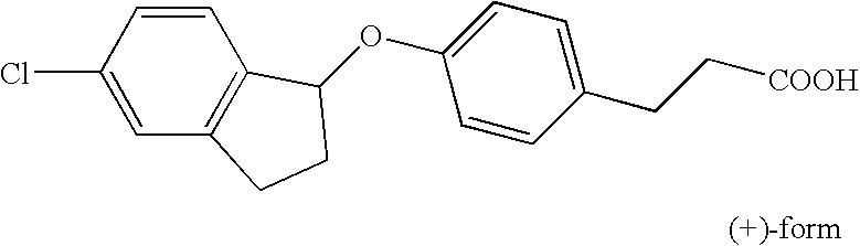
O(C1=CC=C(CC[COOH])C=C1)C1C2=C(C=C(Cl)C=C2)CC1
